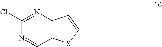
N1=CC2=C(N=C1Cl)C=CS2
